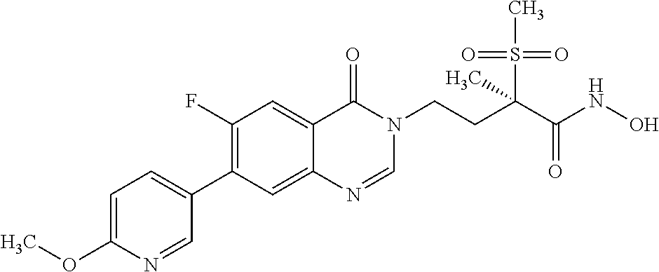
C1(C2=C(F)C=C3C(=C2)N=CN(CCC(C(NO)=O)(S(C)(=O)=O)C)C3=O)=CC=C(OC)N=C1
